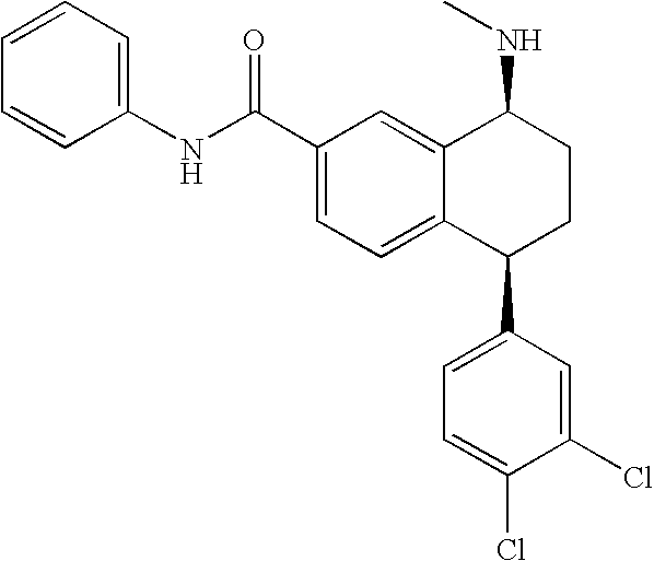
C1=CC=C(NC(C2=CC=C3C(=C2)C(NC)CCC3C2=CC=C(Cl)C(Cl)=C2)=O)C=C1
